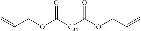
C=CCOC([C34]C(OCC=C)=O)=O
